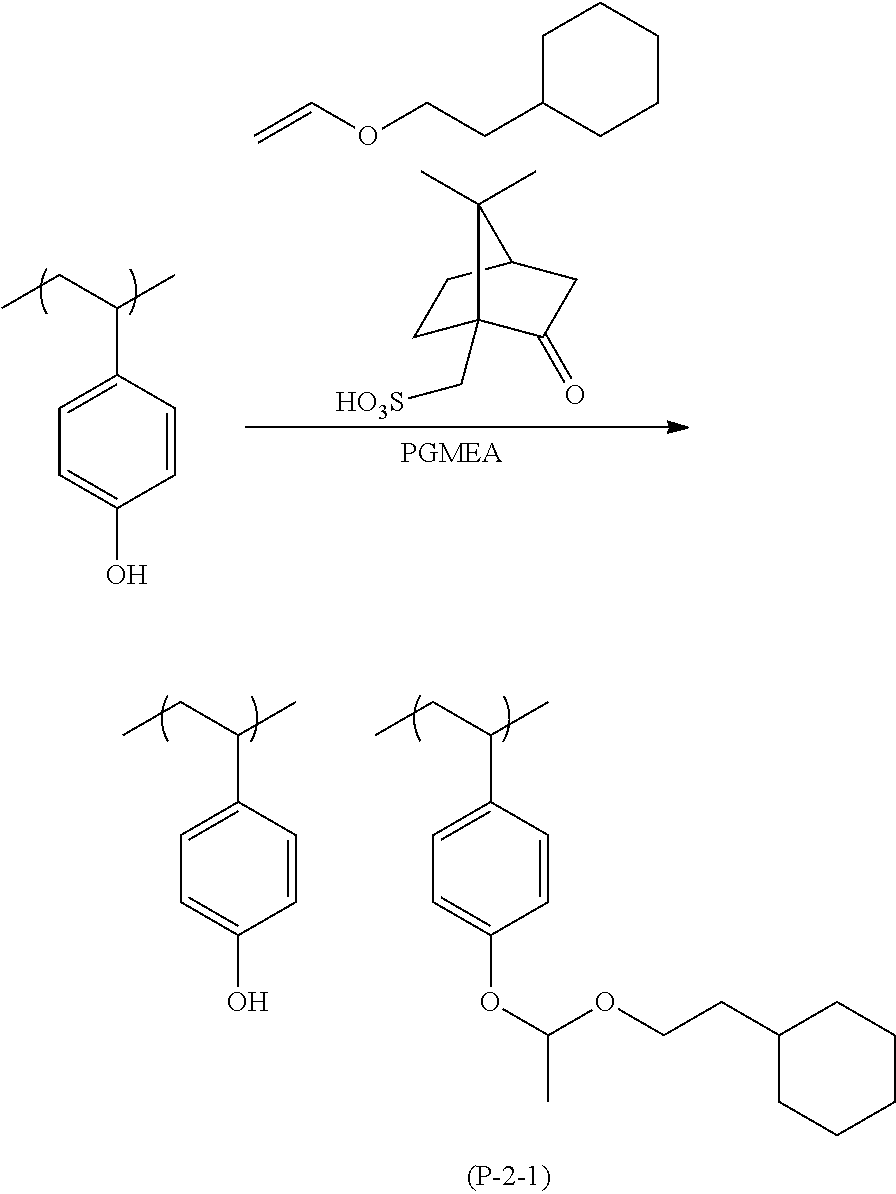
C(C1=CC=C(O)C=C1)(CC)C.C(C1=CC=C(OC(C)OCCC2CCCCC2)C=C1)(CC)C.C(C1=CC=C(O)C=C1)(CC)C.C=COCCC1CCCCC1.C1C2(C[HO3S])C(=O)CC(C1)C2(C)C
